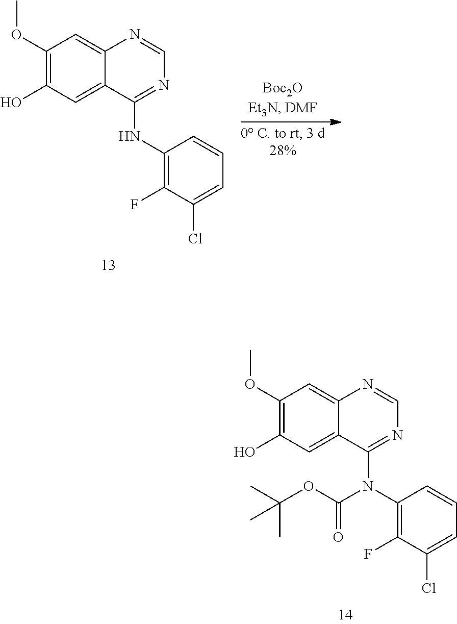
C1=NC2=CC(OC)=C(O)C=C2C(NC2=C(F)C(Cl)=CC=C2)=N1.C1=NC2=CC(OC)=C(O)C=C2C(N(C2=C(F)C(Cl)=CC=C2)C(OC(C)(C)C)=O)=N1
